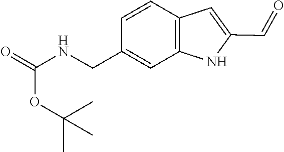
O(C(C)(C)C)C(NCC1=CC2=C(C=C1)C=C(C=O)N2)=O
